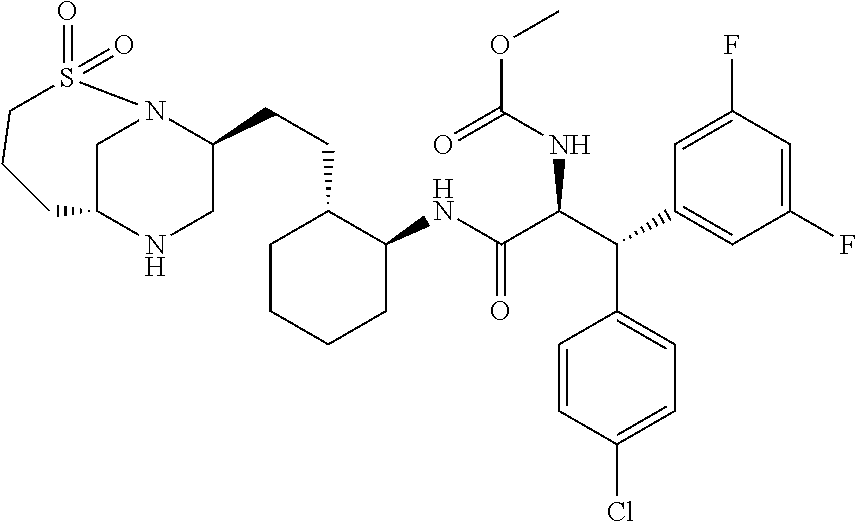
C1C2NCC(CCC3C(NC(C(C(C4=CC(F)=CC(F)=C4)C4=CC=C(Cl)C=C4)NC(=O)OC)=O)CCCC3)N1S(=O)(=O)CCC2
